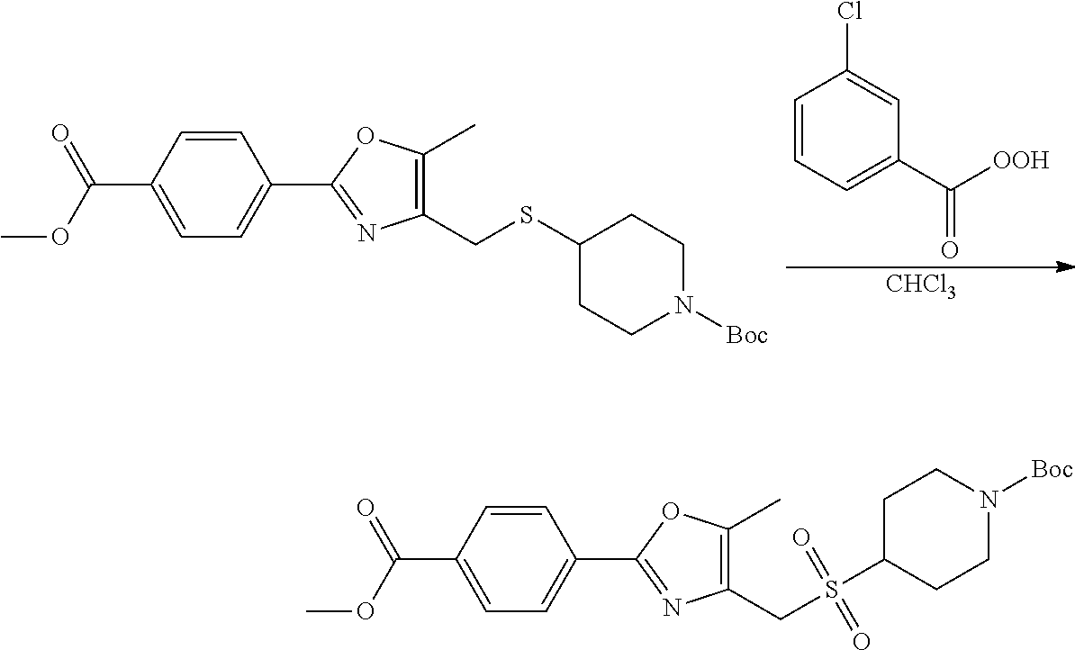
C1=CC(C(OC)=O)=CC=C1C1=NC(CSC2CCN([Boc])CC2)=C(C)O1.C(=O)(C1=CC=CC(Cl)=C1)[OOH].[CHCl3].C1=CC(C(OC)=O)=CC=C1C1=NC(CS(C2CCN([Boc])CC2)(=O)=O)=C(C)O1
